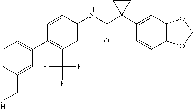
C1=C(NC(C2(C3=CC4=C(C=C3)OCO4)CC2)=O)C=CC(C2=CC=CC(CO)=C2)=C1C(F)(F)F
